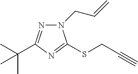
N1(CC=C)N=C(C(C)(C)C)N=C1SCC#C
